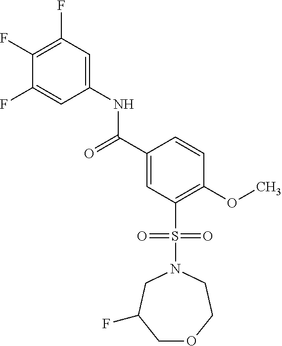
C1(F)=C(F)C=C(NC(C2=CC(S(=O)(=O)N3CC(F)COCC3)=C(OC)C=C2)=O)C=C1F
